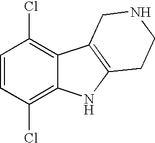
C1=CC(Cl)=C2C(=C1Cl)C1=C(N2)CCNC1
